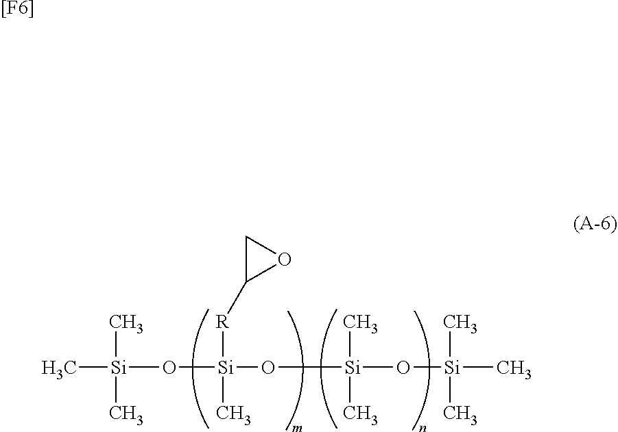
C[Si](C)(C)O[Si](C)(O[Si](C)(C)O[Si](C)(C)C)[R]C1OC1.[[F6]]
